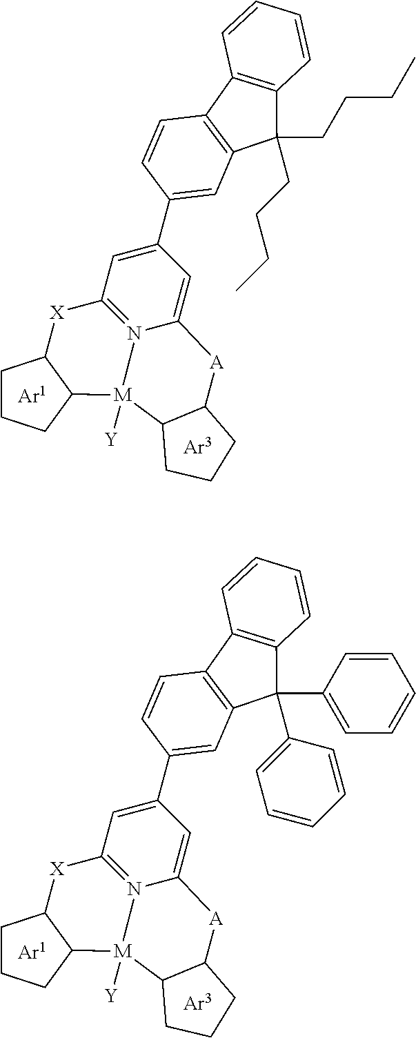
C1CCC2C1[X]C1=N3[M]2([Y])C2C([A]C3=CC(C3=CC4=C(C=C3)C3=C(C4(CCCC)CCCC)C=CC=C3)=C1)CCC2.C1CCC2C1[X]C1=N3[M]2([Y])C2C([A]C3=CC(C3=CC4=C(C=C3)C3=C(C4(C4=CC=CC=C4)C4=CC=CC=C4)C=CC=C3)=C1)CCC2
